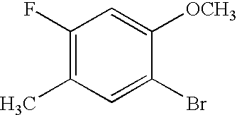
C1(F)=C(C)C=C(Br)C([OCH3])=C1
